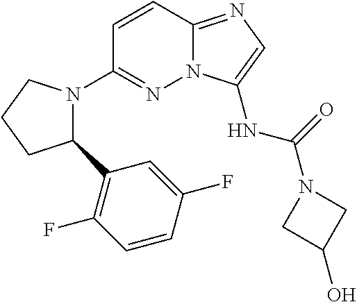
C1=CC2=NC=C(NC(N3CC(O)C3)=O)N2N=C1N1C(C2=C(F)C=CC(F)=C2)CCC1
